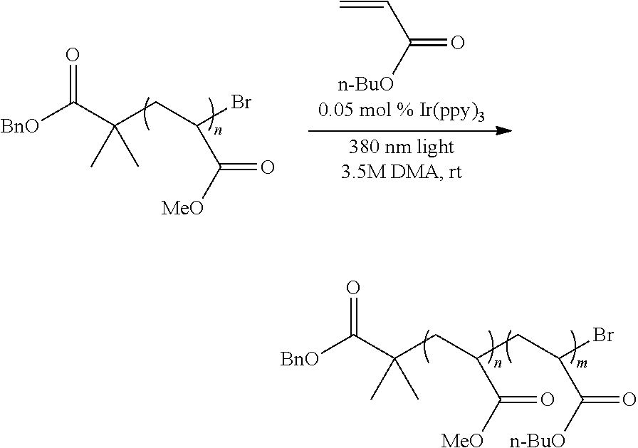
C(C(Br)C([n-BuO])=O)C(CC(C([BnO])=O)(C)C)C([MeO])=O.[BnO]C(C(CC(Br)C([MeO])=O)(C)C)=O.C(=O)([n-BuO])C=C
